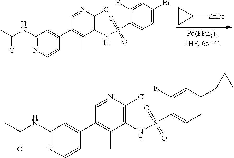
C1([ZnBr])CC1.C1(NC(=O)C)=NC=CC(C2=C(C)C(NS(=O)(=O)C3=CC=C(Br)C=C3F)=C(Cl)N=C2)=C1.C1(NC(=O)C)=NC=CC(C2=C(C)C(NS(=O)(=O)C3=CC=C(C4CC4)C=C3F)=C(Cl)N=C2)=C1
